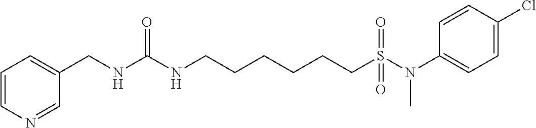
C1(CNC(NCCCCCCS(N(C2=CC=C(Cl)C=C2)C)(=O)=O)=O)=CC=CN=C1
